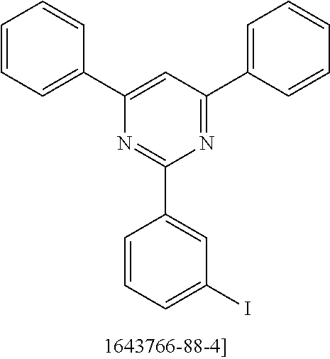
N1=C(C2=CC=CC=C2)C=C(C2=CC=CC=C2)N=C1C1=CC(I)=CC=C1
